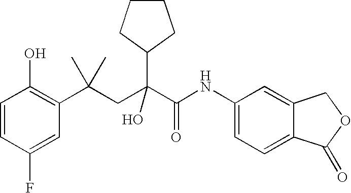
C1=CC(F)=CC(C(CC(C(NC2=CC=C3C(=C2)COC3=O)=O)(O)C2CCCC2)(C)C)=C1O
